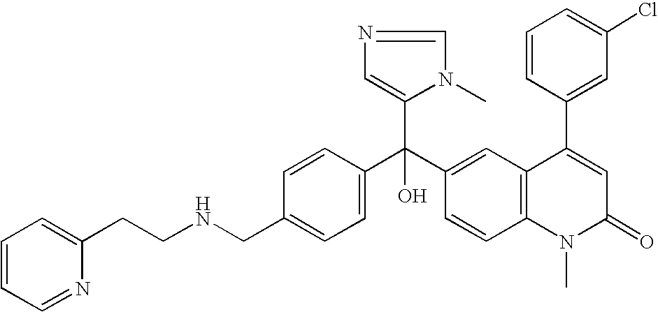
C1=C(CNCCC2=CC=CC=N2)C=CC(C(C2=CC3=C(C=C2)N(C)C(=O)C=C3C2=CC(Cl)=CC=C2)(C2=CN=CN2C)O)=C1
